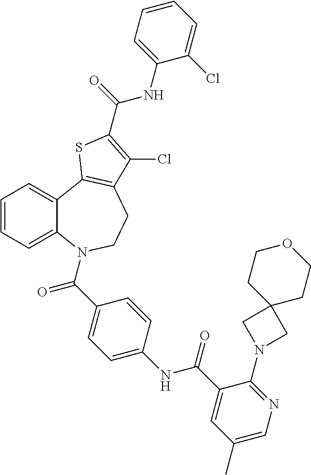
C1=CC=C2C(=C1)C1=C(CCN2C(=O)C2=CC=C(NC(=O)C3=CC(C)=CN=C3N3CC4(C3)CCOCC4)C=C2)C(Cl)=C(C(NC2=CC=CC=C2Cl)=O)S1
